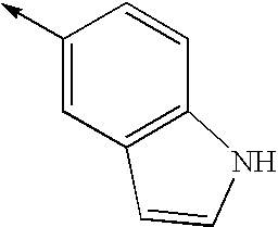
C1(->C)=CC2=C(C=C1)NC=C2
